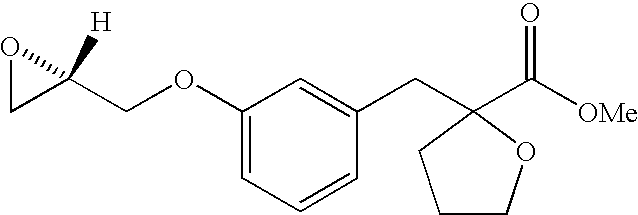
C1=CC(CC2(C(=O)[OMe])OCCC2)=CC(OCC2([H])CO2)=C1
